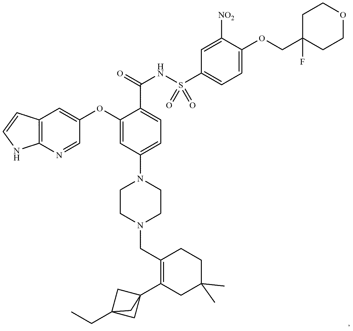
C12=C(N=CC(OC3=CC(N4CCN(CC5=C(C67CC(CC)(C6)C7)CC(C)(C)CC5)CC4)=CC=C3C(=O)NS(C3=CC=C(OCC4(F)CCOCC4)C([NO2])=C3)(=O)=O)=C1)NC=C2
